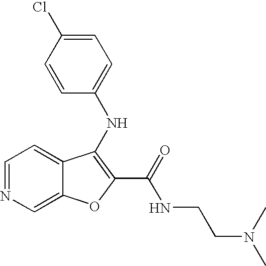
N(C1=C(C(=O)NCCN(C)C)OC2=CN=CC=C21)C1=CC=C(Cl)C=C1
